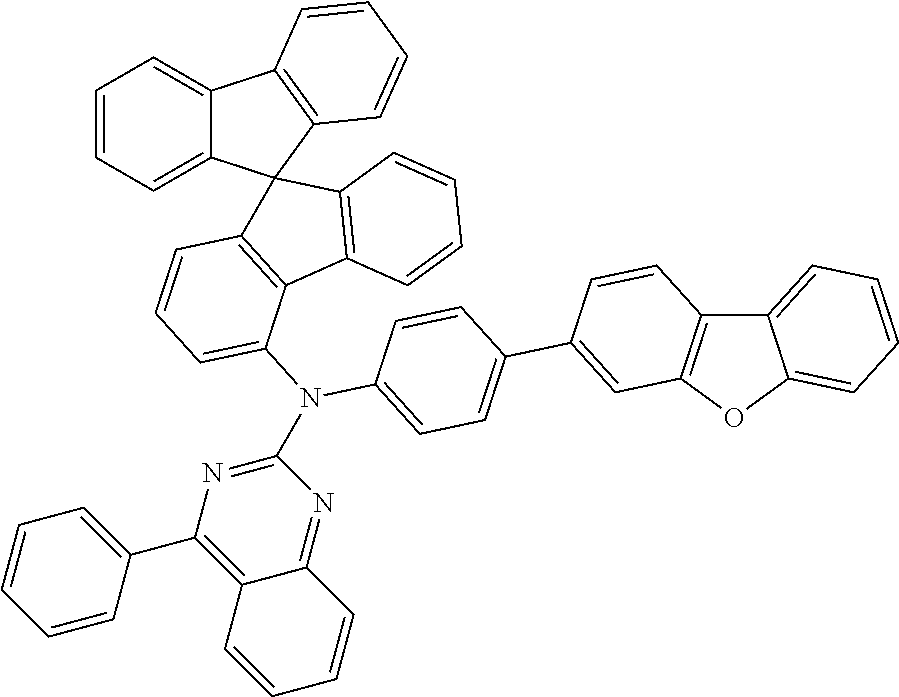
C12=CC=CC=C1OC1=C2C=CC(C2=CC=C(N(C3=CC=CC4=C3C3=C(C=CC=C3)C43C4=CC=CC=C4C4=C3C=CC=C4)C3=NC(C4=CC=CC=C4)=C4C(=N3)C=CC=C4)C=C2)=C1
